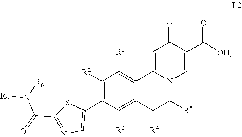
C1(C(=O)N([R6])[R7])=NC=C(C2=C([R2])C([R1])=C3C4=CC(=O)C(C(=O)[OH])=CN4C([R5])C([R4])C3=C2[R3])S1
